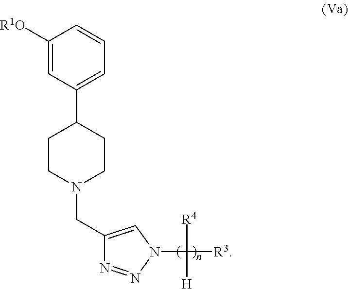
C1([R1O])=CC(C2CCN(CC3=CN(C([R4])([H])[R3])N=N3)CC2)=CC=C1
